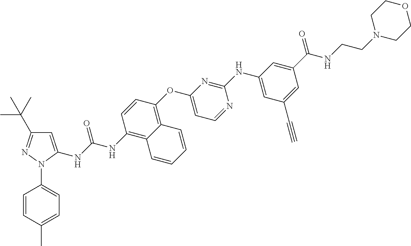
C1=C(NC(NC2=C3C(=C(OC4=CC=NC(NC5=CC(C#C)=CC(C(NCCN6CCOCC6)=O)=C5)=N4)C=C2)C=CC=C3)=O)N(C2=CC=C(C)C=C2)N=C1C(C)(C)C
